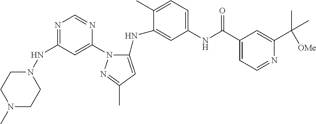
N1=C(NN2CCN(C)CC2)C=C(N2C(NC3=CC(NC(C4=CC=NC(C(C)(C)[OMe])=C4)=O)=CC=C3C)=CC(C)=N2)N=C1
